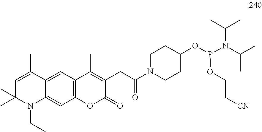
C1=C(C)C2=CC3=C(C=C2N(CC)C1(C)C)OC(=O)C(CC(=O)N1CCC(OP(N(C(C)C)C(C)C)OCC[CN])CC1)=C3C
